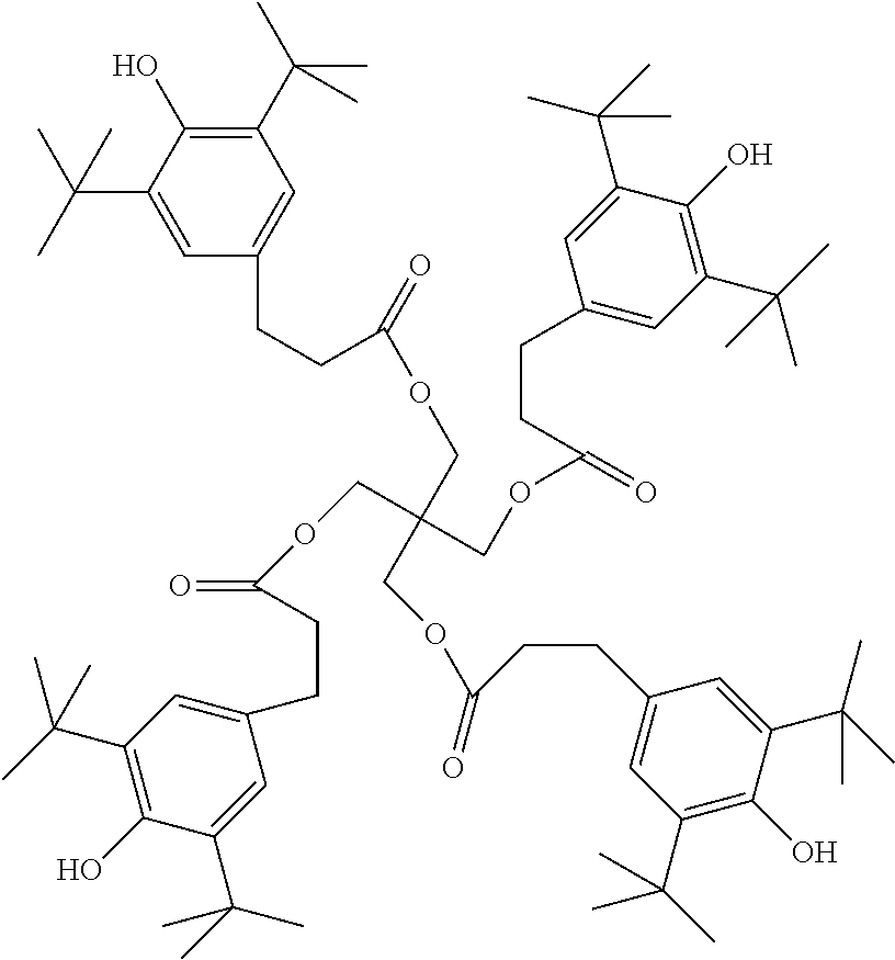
CC(C1=CC(CCC(OCC(COC(CCC2=CC(C(C)(C)C)=C(O)C(C(C)(C)C)=C2)=O)(COC(CCC2=CC(C(C)(C)C)=C(O)C(C(C)(C)C)=C2)=O)COC(CCC2=CC(C(C)(C)C)=C(O)C(C(C)(C)C)=C2)=O)=O)=CC(C(C)(C)C)=C1O)(C)C
